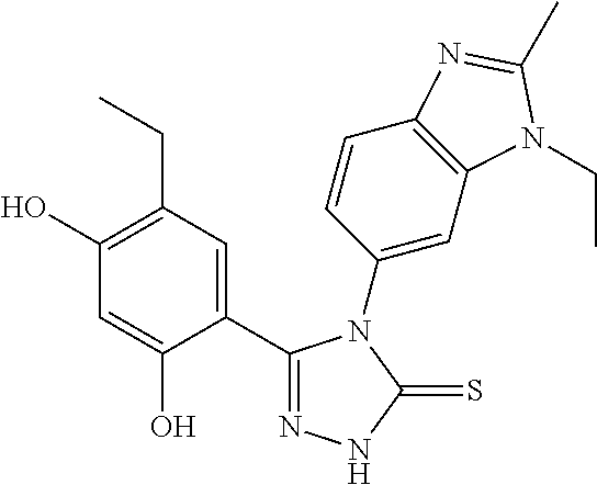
C1(C2=CC(CC)=C(O)C=C2O)=NNC(=S)N1C1=CC2=C(C=C1)N=C(C)N2CC
